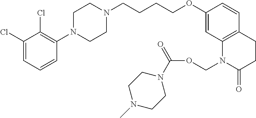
C1(Cl)=CC=CC(N2CCN(CCCCOC3=CC4=C(C=C3)CCC(=O)N4COC(=O)N3CCN(C)CC3)CC2)=C1Cl
